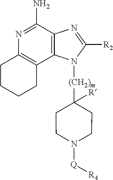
N1=C(N)C2=C(C3=C1CCCC3)N([(CH2)m]C1([R])CCN([Q][R4])CC1)C([R2])=N2
